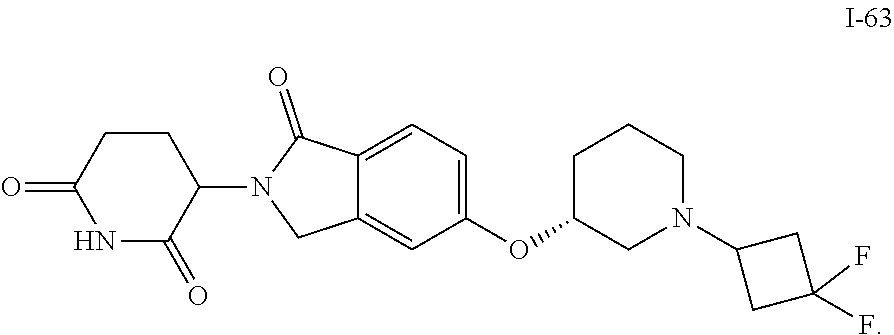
C1=C(OC2CN(C3CC(F)(F)C3)CCC2)C=C2CN(C3CCC(=O)NC3=O)C(=O)C2=C1
